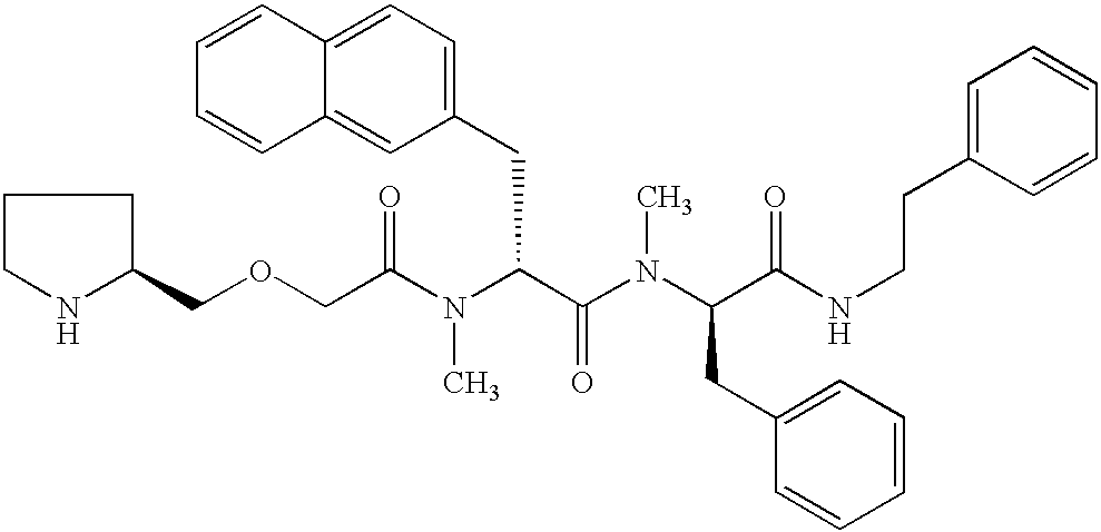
C1(COCC(N(C(C(N(C(C(NCCC2=CC=CC=C2)=O)CC2=CC=CC=C2)C)=O)CC2=CC=C3C(=C2)C=CC=C3)C)=O)CCCN1
